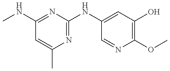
CNC1=NC(NC2=CC(O)=C(OC)N=C2)=NC(C)=C1
